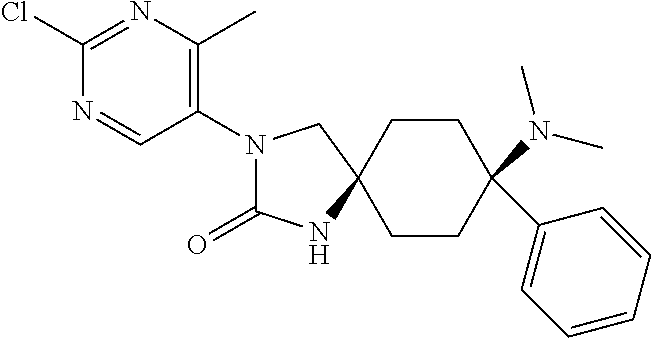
N1(C2=C(C)N=C(Cl)N=C2)C(=O)NC2(C1)CCC(N(C)C)(C1=CC=CC=C1)CC2
